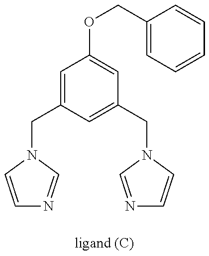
C1=CN(CC2=CC(OCC3=CC=CC=C3)=CC(CN3C=CN=C3)=C2)C=N1
